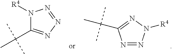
N1=NN([R4])N=C1C(C)(C)C.N1([R4])C(C(C)(C)C)=NN=N1
